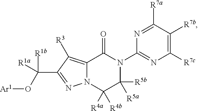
N12C(=C([R3])C(C(O[Ar1])([R1b])[R1a])=N1)C(=O)N(C1=NC([R7c])=C([R7b])C([R7a])=N1)C([R5a])([R5b])C2([R4a])[R4b]
